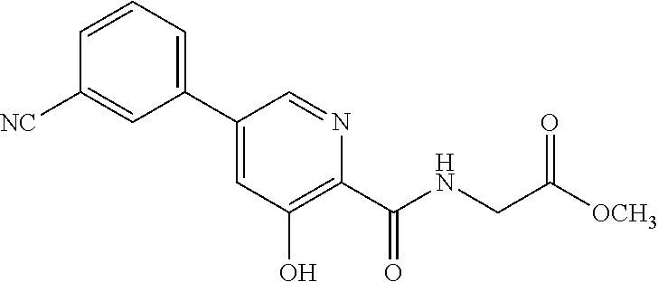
C1=CC=C(C2=CC(O)=C(C(NCC([OCH3])=O)=O)N=C2)C=C1[NC]
